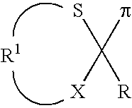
C(p)(S)([X])[R]
